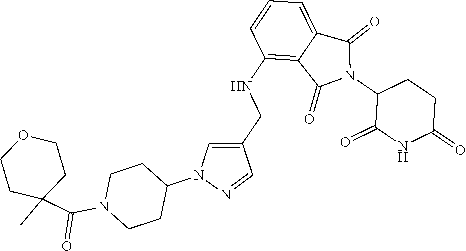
C1(NCC2=CN(C3CCN(C(C4(C)CCOCC4)=O)CC3)N=C2)=C2C(=CC=C1)C(=O)N(C1C(=O)NC(=O)CC1)C2=O
